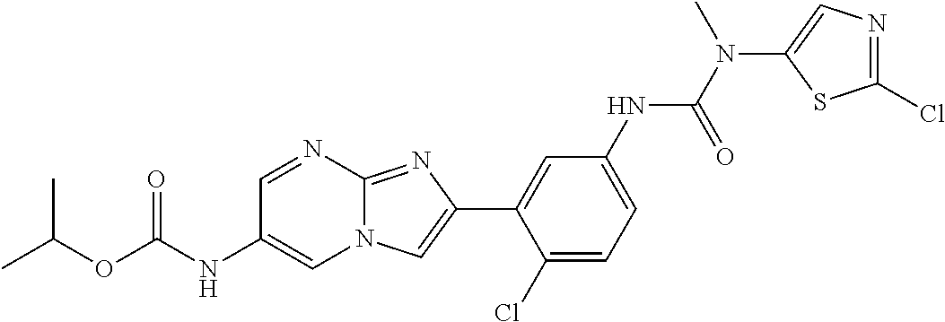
C1=NC2=NC(C3=CC(NC(N(C)C4=CN=C(Cl)S4)=O)=CC=C3Cl)=CN2C=C1NC(OC(C)C)=O
